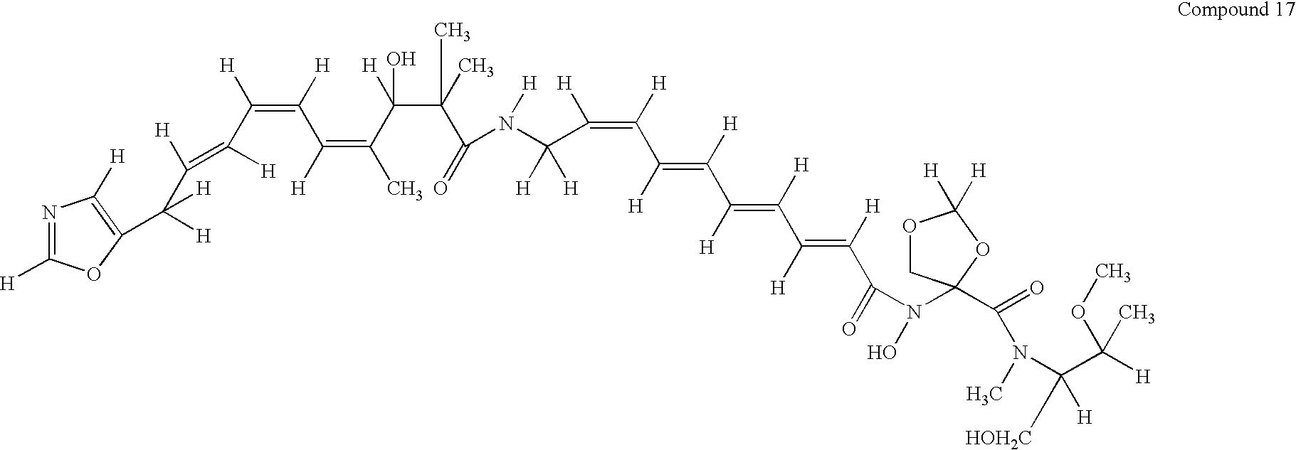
N1=C([H])OC(C([H])(C([H])=C([H])C(=C(C(=C(C)C(C(C(=O)N(C(C(=C(C(=C(C(=C(C(=C(C(=O)N(O)C2(C(=O)N(C)C(C([H])(OC)C)([H])[HOH2C])COC([H])([H])O2)[H])[H])[H])[H])[H])[H])[H])[H])([H])[H])[H])(C)C)([H])O)[H])[H])[H])[H])=C1[H]
